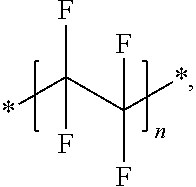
*C(C(*)(F)F)(F)F
